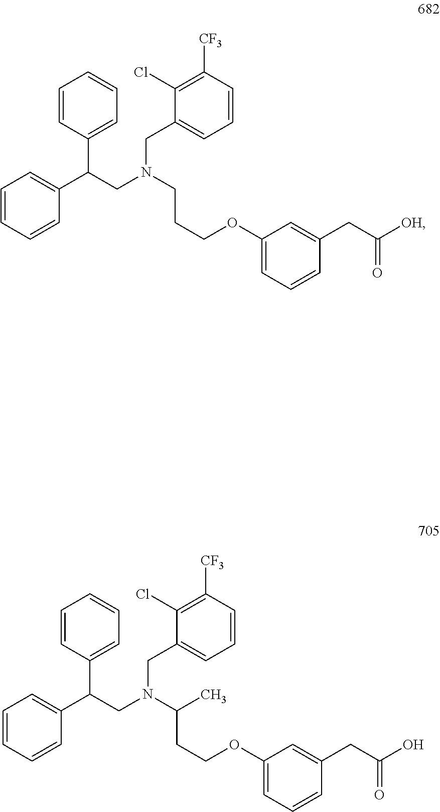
C1=CC=CC(C(CN(CCCOC2=CC=CC(CC([OH])=O)=C2)CC2=CC=CC([CF3])=C2Cl)C2=CC=CC=C2)=C1.C1=CC=CC(C(CN(C(CCOC2=CC=CC(CC(O)=O)=C2)C)CC2=CC=CC([CF3])=C2Cl)C2=CC=CC=C2)=C1
